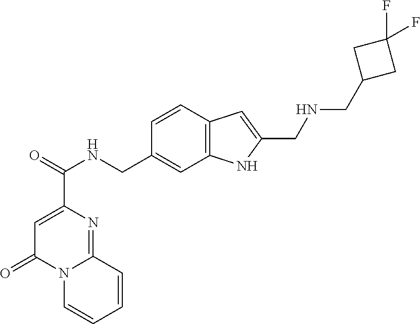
C1=C(C(=O)NCC2=CC3=C(C=C2)C=C(CNCC2CC(F)(F)C2)N3)N=C2N(C1=O)C=CC=C2
